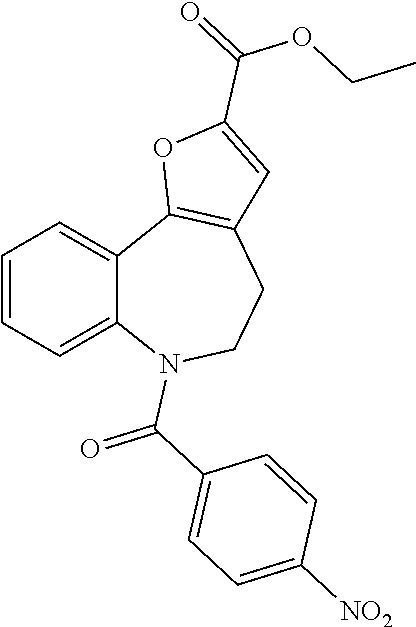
C1=CC=C2C(=C1)C1=C(CCN2C(C2=CC=C([NO2])C=C2)=O)C=C(C(=O)OCC)O1
